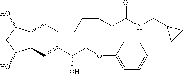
C1(ccC(COC2=CC=CC=C2)O)C(CccCCCC(=O)NCC2CC2)C(O)CC1O
